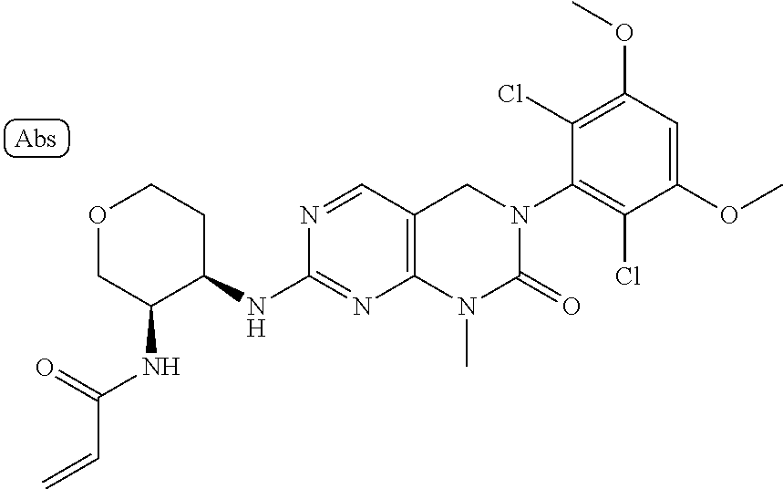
N1=CC2=C(N=C1NC1CCOCC1NC(=O)C=C)N(C)C(=O)N(C1=C(Cl)C(OC)=CC(OC)=C1Cl)C2
